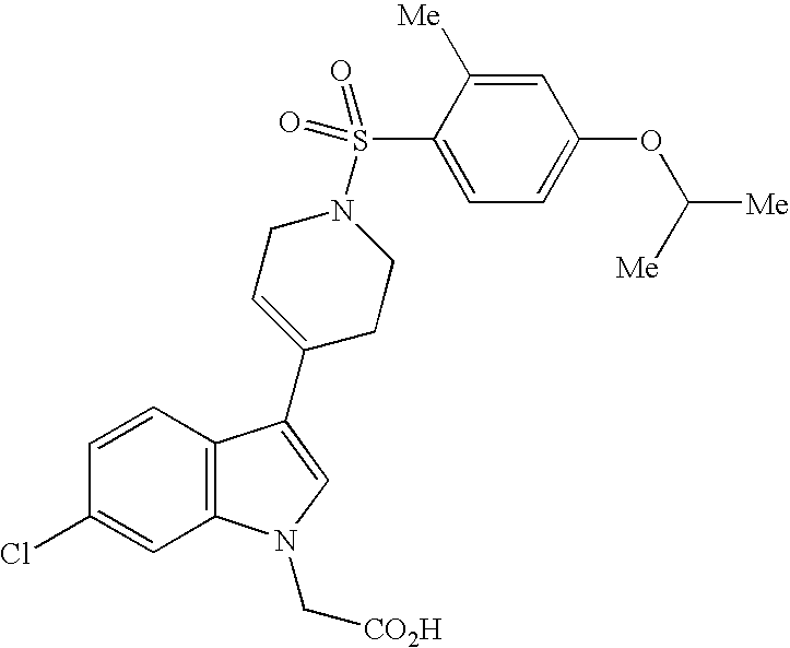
C1=CC2=C(C=C1Cl)N(C[CO2H])C=C2C1=CCN(S(C2=CC=C(OC([Me])[Me])C=C2[Me])(=O)=O)CC1
